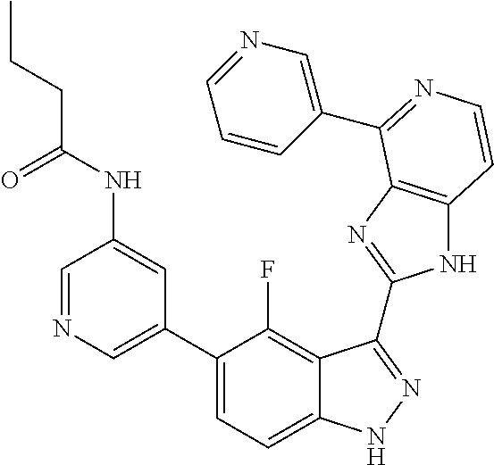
C1=C(C2=CC=C3C(=C2F)C(C2=NC4=C(N2)C=CN=C4C2=CN=CC=C2)=NN3)C=C(NC(CCC)=O)C=N1
